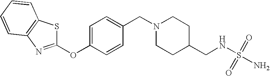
O(C1=CC=C(CN2CCC(CNS(N)(=O)=O)CC2)C=C1)C1=NC2=C(S1)C=CC=C2
